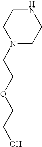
C1CN(CCOCCO)CCN1
